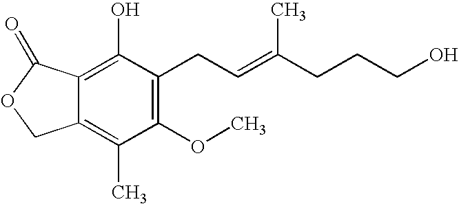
C12=C(O)C(CC=C(CCCO)C)=C(OC)C(C)=C1COC2=O
